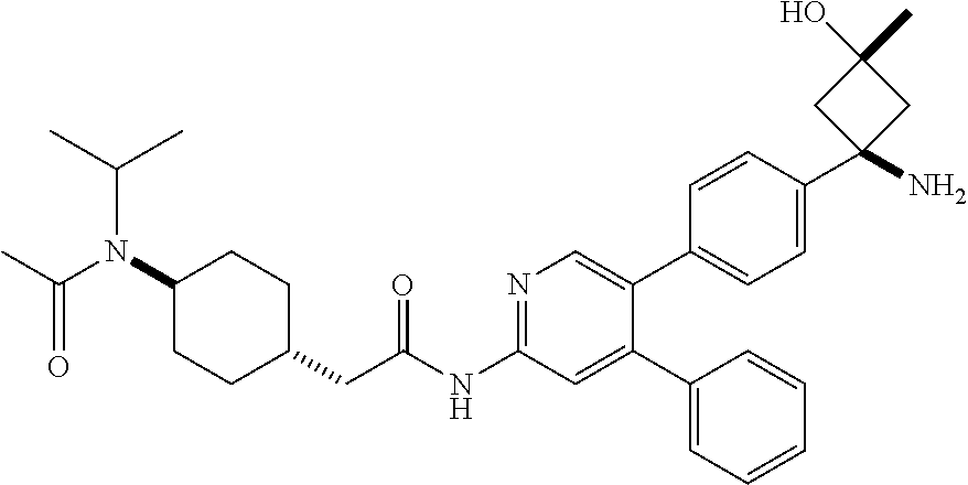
C1(N(C(C)=O)C(C)C)CCC(CC(NC2=NC=C(C3=CC=C(C4(N)CC(O)(C)C4)C=C3)C(C3=CC=CC=C3)=C2)=O)CC1
